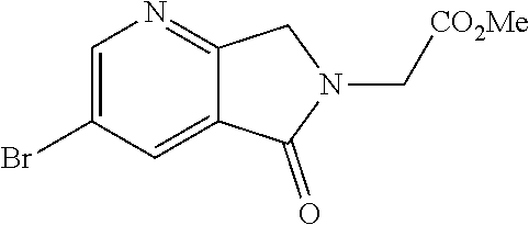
C1=C(Br)C=C2C(=N1)CN(C[CO2Me])C2=O
